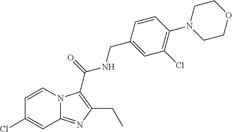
C12=NC(CC)=C(C(=O)NCC3=CC(Cl)=C(N4CCOCC4)C=C3)N1C=CC(Cl)=C2
